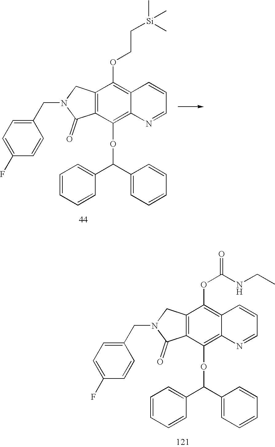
C12=C(C(OC(C3=CC=CC=C3)C3=CC=CC=C3)=C3C(=C1OC(=O)NCC)C=CC=N3)C(=O)N(CC1=CC=C(F)C=C1)C2.C12=C(C(OC(C3=CC=CC=C3)C3=CC=CC=C3)=C3C(=C1OCC[Si](C)(C)C)C=CC=N3)C(=O)N(CC1=CC=C(F)C=C1)C2
